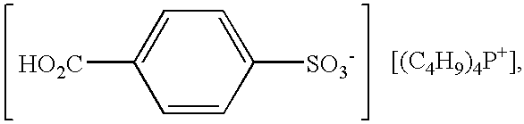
C1=CC([SO3-])=CC=C1[HO2C]
